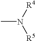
CN([R4])[R5]
